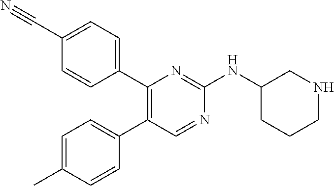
C1(C#N)=CC=C(C2=C(C3=CC=C(C)C=C3)C=NC(NC3CCCNC3)=N2)C=C1
